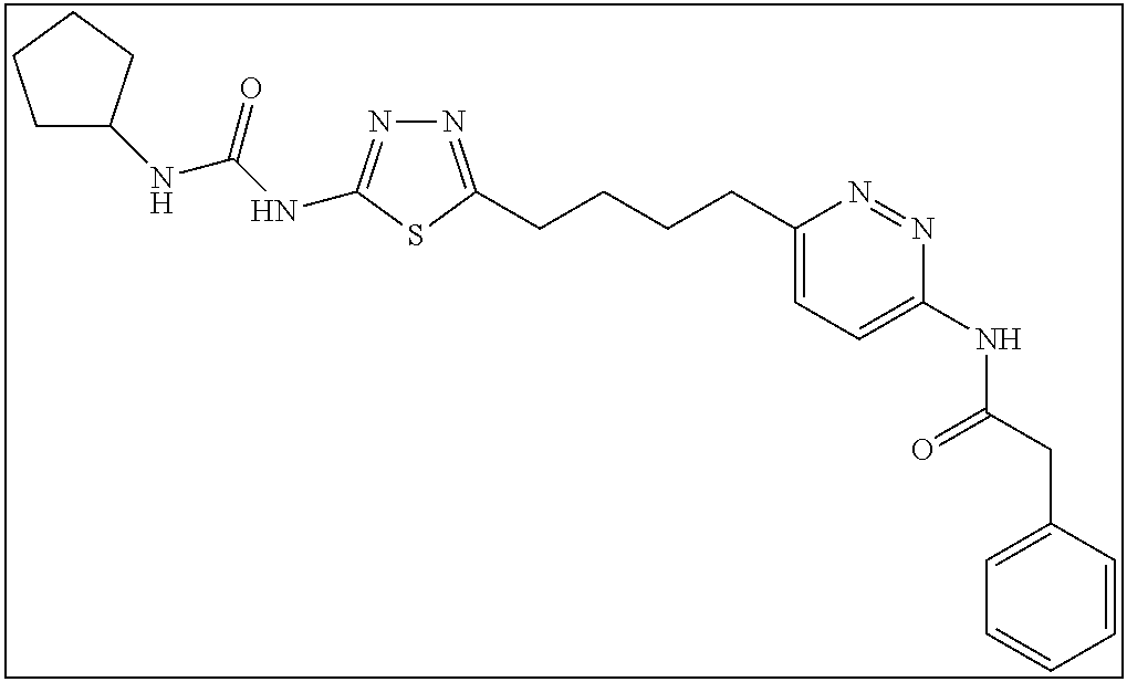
N1=C(CCCCC2=CC=C(NC(CC3=CC=CC=C3)=O)N=N2)SC(NC(NC2CCCC2)=O)=N1
